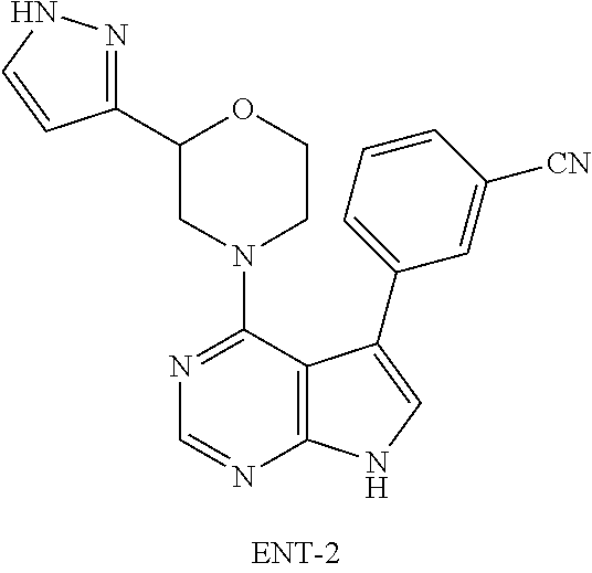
C12=C(C(N3CCOC(C4=NNC=C4)C3)=NC=N1)C(C1=CC=CC([CN])=C1)=CN2
